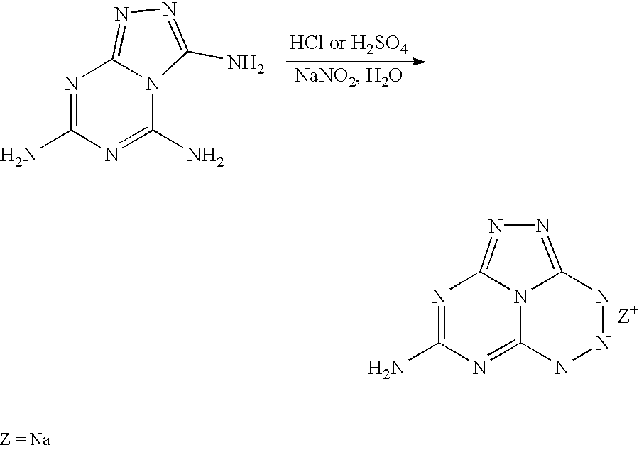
N1=C(N)N=C(N)N2C1=NN=C2N.N1=C(N)N=C2N3C1=NN=C3NNN2
